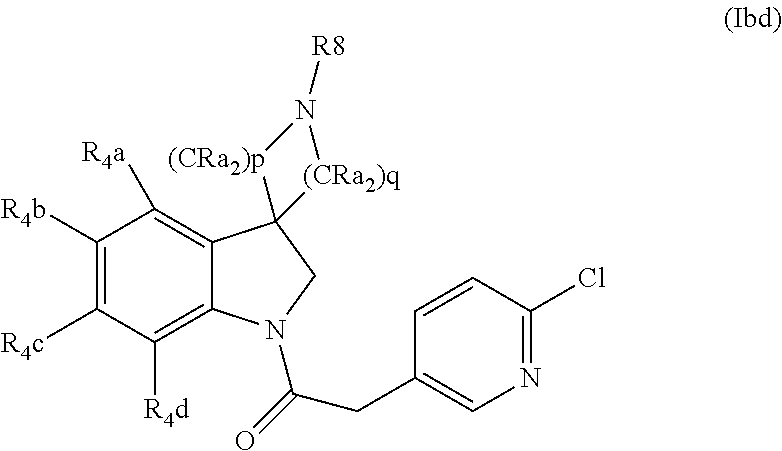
C1([R4b])=C([R4c])C([R4d])=C2C(=C1[R4a])C1(CN2C(=O)CC2=CN=C(Cl)C=C2)[(CRa2)p]N([R8])[(CRa2)q]1
